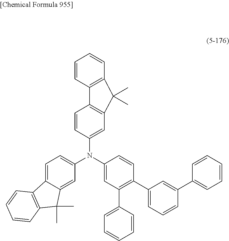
C1=CC(N(C2=CC(C3=CC=CC=C3)=C(C3=CC=CC(C4=CC=CC=C4)=C3)C=C2)C2=CC=C3C(=C2)C(C)(C)C2=C3C=CC=C2)=CC2=C1C1=C(C=CC=C1)C2(C)C
